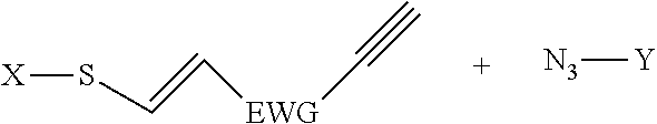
[X]SC=C[EWG]C#C.[N3][Y]
